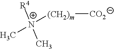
[(CH2)m]([CO2])[N+](C)([R4])C
